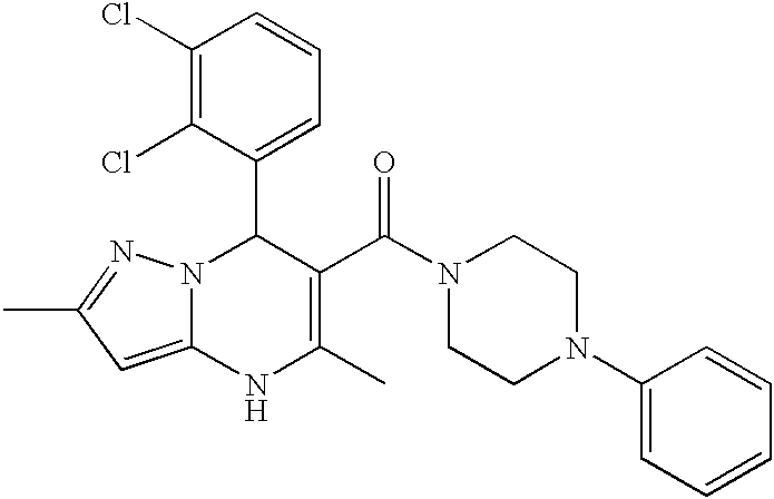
C1(Cl)=C(Cl)C(C2N3C(=CC(C)=N3)NC(C)=C2C(N2CCN(C3=CC=CC=C3)CC2)=O)=CC=C1
